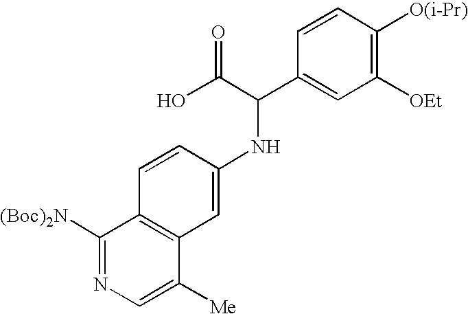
C1([(Boc)2N])=NC=C([Me])C2=C1C=CC(NC(C1=CC([OEt])=C([O(i-Pr)])C=C1)C(O)=O)=C2
